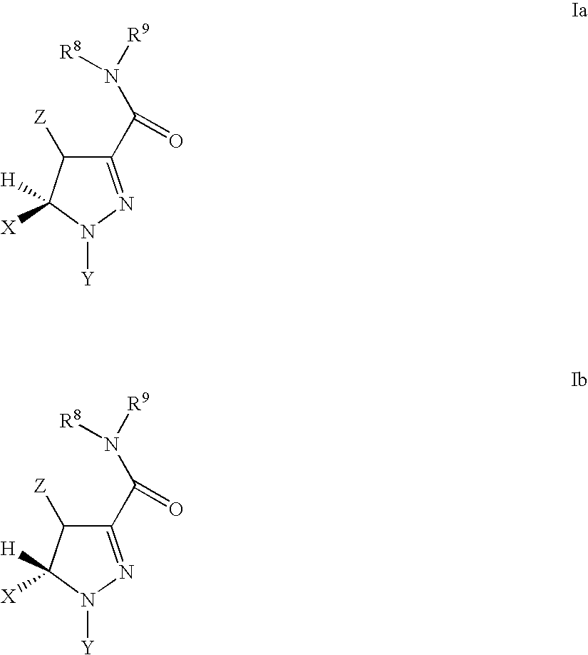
C1(C(N([R9])[R8])=O)=NN([Y])C([H])([X])C1[Z].C1(C(N([R9])[R8])=O)=NN([Y])C([H])([X])C1[Z]
